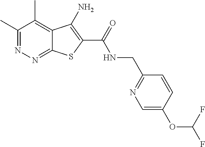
C1(C)=NN=C2C(=C1C)C(N)=C(C(=O)NCC1=NC=C(OC(F)F)C=C1)S2
